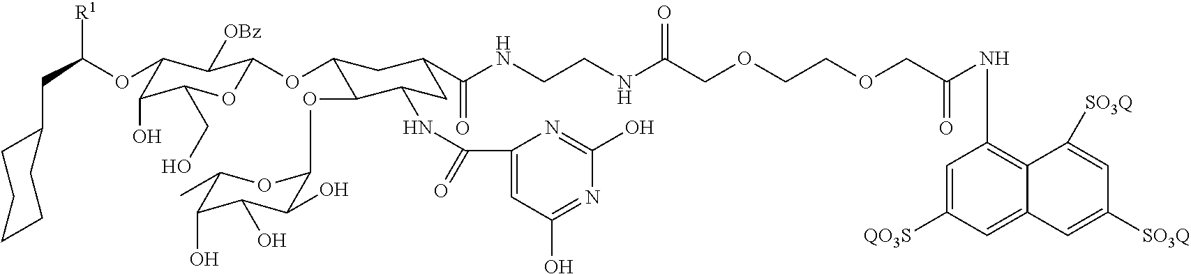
C1(CC([R1])OC2C(O)C(CO)OC(OC3C(OC4C(O)C(O)C(O)C(C)O4)C(NC(C4=CC(O)=NC(O)=N4)=O)CC(C(=O)NCCNC(COCCOCC(NC4=C5C(=CC([QO3S])=C4)C=C([SO3Q])C=C5[SO3Q])=O)=O)C3)C2[OBz])CCCCC1
